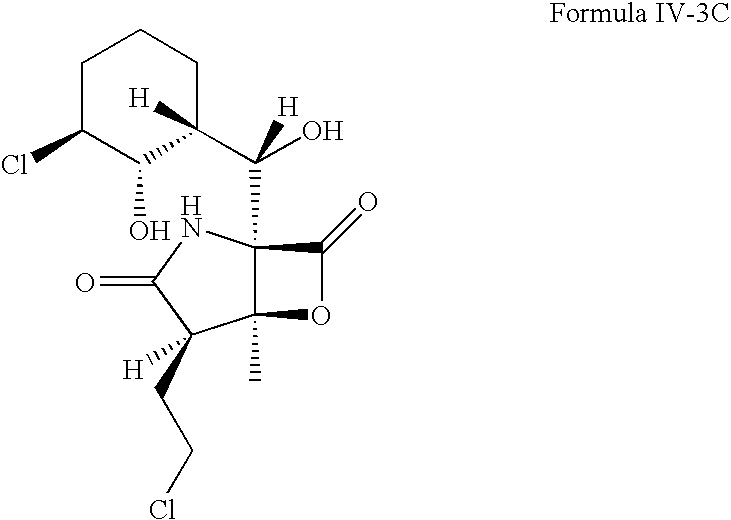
C12(C)C(C(C3([H])CCCC(Cl)C3O)(O)[H])(NC(=O)C1(CCCl)[H])C(=O)O2
